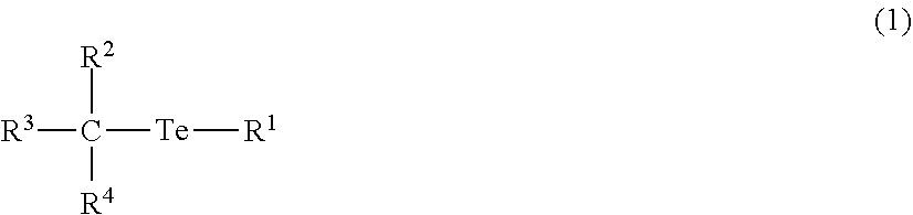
[R2]C([R3])([R4])[Te][R1]
